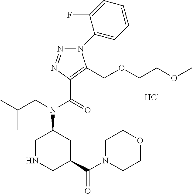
C1NCC(C(=O)N2CCOCC2)CC1N(CC(C)C)C(=O)C1=C(COCCOC)N(C2=CC=CC=C2F)N=N1.Cl
